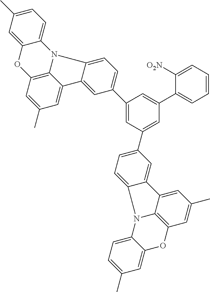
C1=C2C(=CC=C1C)N1C3=C(O2)C=C(C)C=C3C2=CC(C3=CC(C4=CC=C5N6C7=CC=C(C)C=C7OC7=C6C(=CC(C)=C7)C5=C4)=CC(C4=CC=CC=C4[O2N])=C3)=CC=C12
